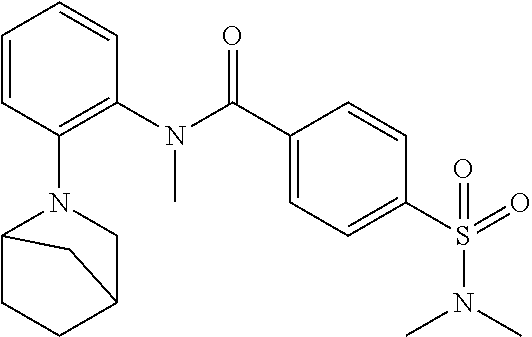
CN(C1=C(N2C3CCC(C3)C2)C=CC=C1)C(C1=CC=C(S(=O)(N(C)C)=O)C=C1)=O
